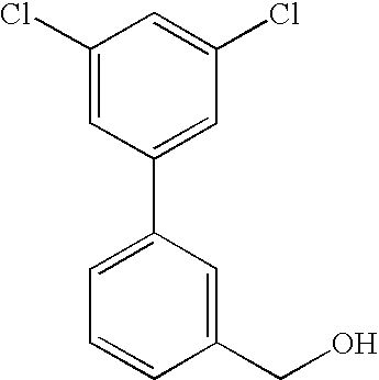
C1(C2=CC=CC(CO)=C2)=CC(Cl)=CC(Cl)=C1
